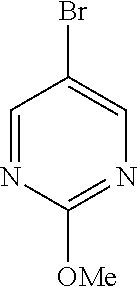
C1=NC([OMe])=NC=C1Br
